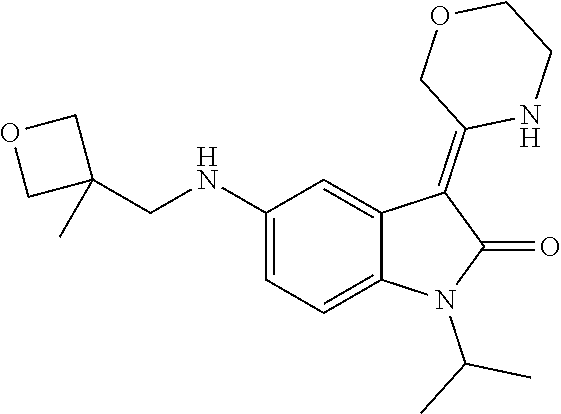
C1(NCC2(C)COC2)=CC=C2C(=C1)C(=C1NCCOC1)C(=O)N2C(C)C
